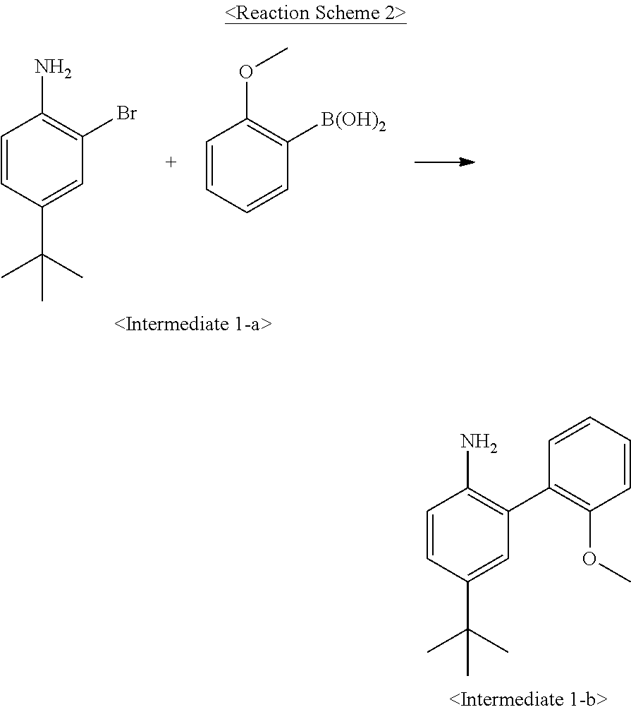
C1=CC(C(C)(C)C)=CC(C2=C(OC)C=CC=C2)=C1N.C1=CC=CC([B(OH)2])=C1OC.C1=CC(C(C)(C)C)=CC(Br)=C1N
